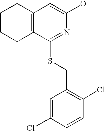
C1CCC2=C(C1)C=C(O)N=C2SCC1=C(Cl)C=CC(Cl)=C1
